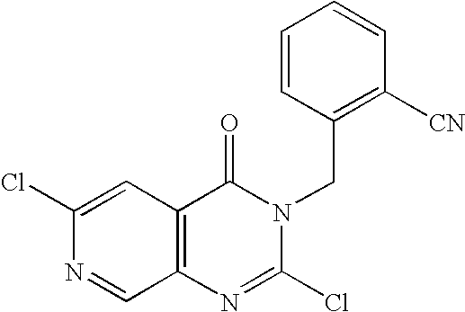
C1(Cl)=CC2=C(C=N1)N=C(Cl)N(CC1=C([CN])C=CC=C1)C2=O
